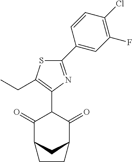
C1(=O)C2CC(C(=O)C1C1=C(CC)SC(C3=CC(F)=C(Cl)C=C3)=N1)CC2
